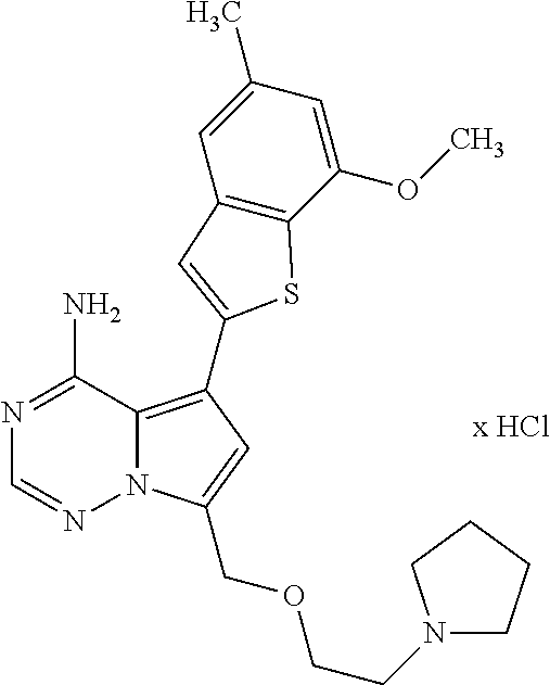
N12C(=C(C3=CC4=C(C(OC)=CC(C)=C4)S3)C=C1COCCN1CCCC1)C(N)=NC=N2
